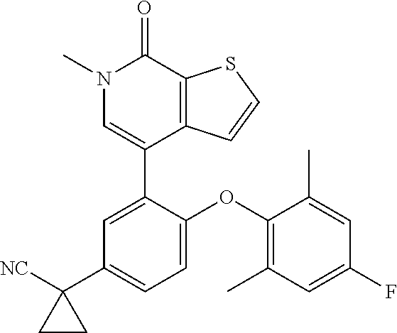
S1C=CC2=C1C(=O)N(C)C=C2C1=CC(C2([NC])CC2)=CC=C1OC1=C(C)C=C(F)C=C1C
